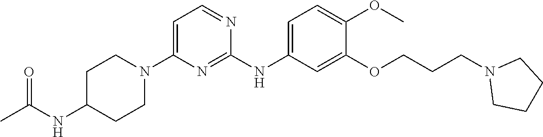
C1(N2CCC(NC(C)=O)CC2)=CC=NC(NC2=CC=C(OC)C(OCCCN3CCCC3)=C2)=N1
